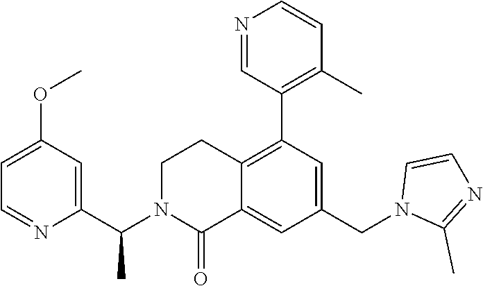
C1(C(N2C(=O)C3=CC(CN4C(C)=NC=C4)=CC(C4=C(C)C=CN=C4)=C3CC2)C)=CC(OC)=CC=N1
